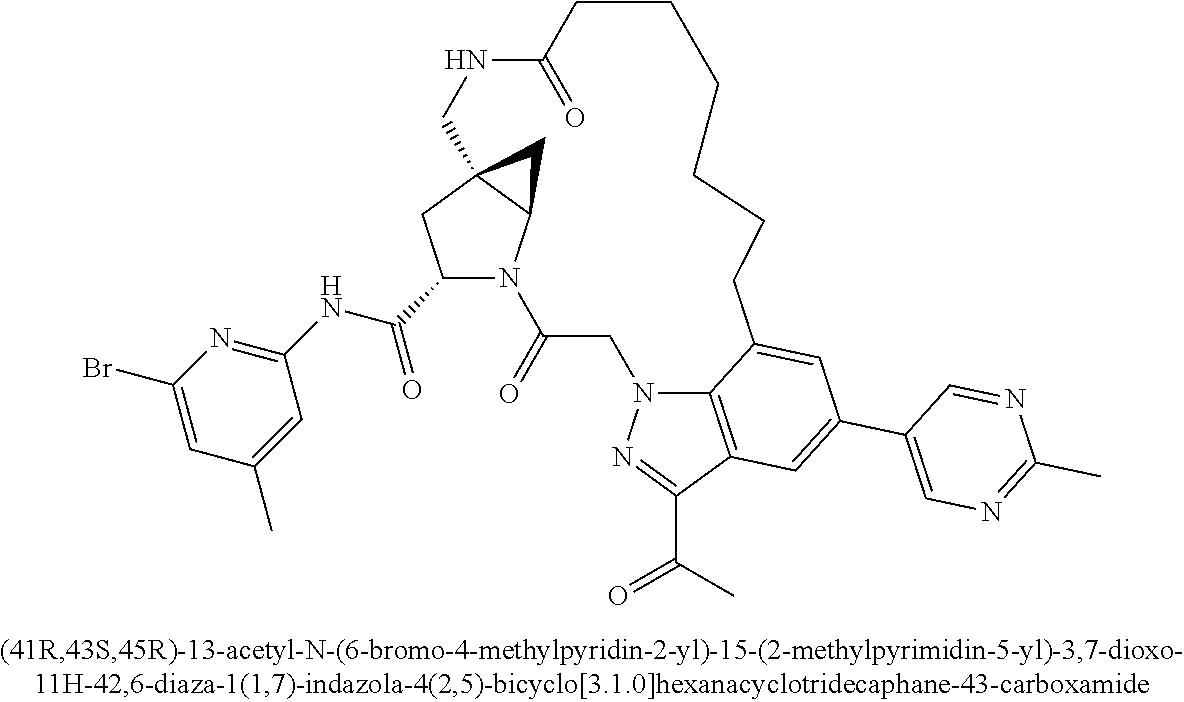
C1(C(NC2=NC(Br)=CC(C)=C2)=O)N2C3C(C1)(C3)CNC(=O)CCCCCCC1=CC(C3=CN=C(C)N=C3)=CC3=C1N(CC2=O)N=C3C(=O)C
